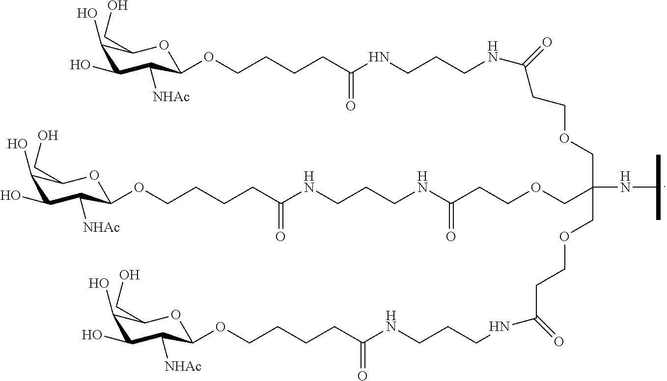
C1(O)C(O)C([NHAc])C(OCCCCC(=O)NCCCNC(=O)CCOCC(COCCC(=O)NCCCNC(=O)CCCCOC2C([NHAc])C(O)C(O)C(CO)O2)(NC(C)C)COCCC(NCCCNC(=O)CCCCOC2C([NHAc])C(O)C(O)C(CO)O2)=O)OC1CO
